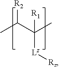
[R2]C(C(C)([Lz][Rz])[R1])C
